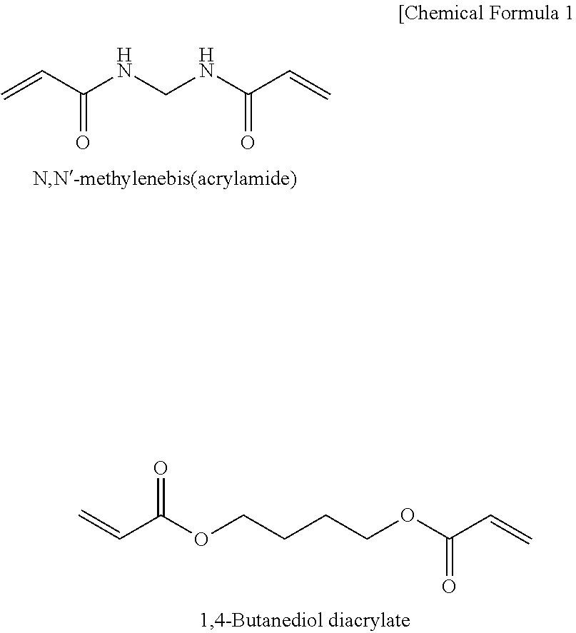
C=CC(NCNC(C=C)=O)=O.C=CC(OCCCCOC(C=C)=O)=O
